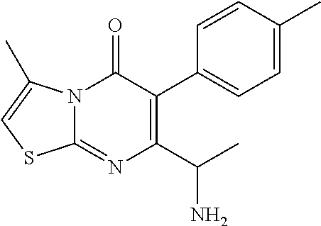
C1=C(C)C=CC(C2=C(C(C)N)N=C3N(C2=O)C(C)=CS3)=C1
